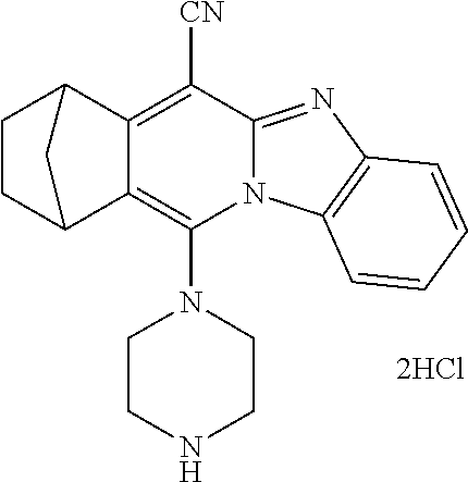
[2HCl].N1(C2=C3C(=C([CN])C4=NC5=C(N24)C=CC=C5)C2CCC3C2)CCNCC1
